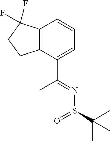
C12=C(C(C(=NS(C(C)(C)C)=O)C)=CC=C1)CCC2(F)F
